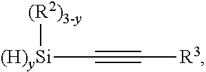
[(H)ySi](C#C[R3])[(R2)3-y]
